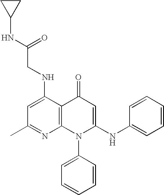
C1(C)=NC2=C(C(NCC(NC3CC3)=O)=C1)C(=O)C=C(NC1=CC=CC=C1)N2C1=CC=CC=C1
